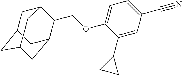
C1C2CC3CC(C(COC4=CC=C(C#N)C=C4C4CC4)C1C3)C2
